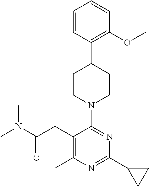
C1(C)=C(CC(N(C)C)=O)C(N2CCC(C3=C(OC)C=CC=C3)CC2)=NC(C2CC2)=N1
